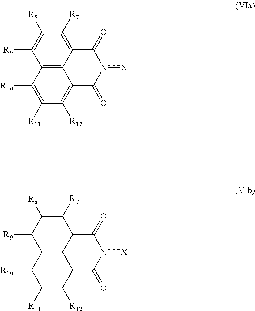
C12=C3C(=C([R7])C([R8])=C1[R9])C(=O)n([X])C(=O)C3=C([R12])C([R11])=C2[R10].C12C3C(C([R7])C([R8])C1[R9])C(=O)n([X])C(=O)C3C([R12])C([R11])C2[R10]
